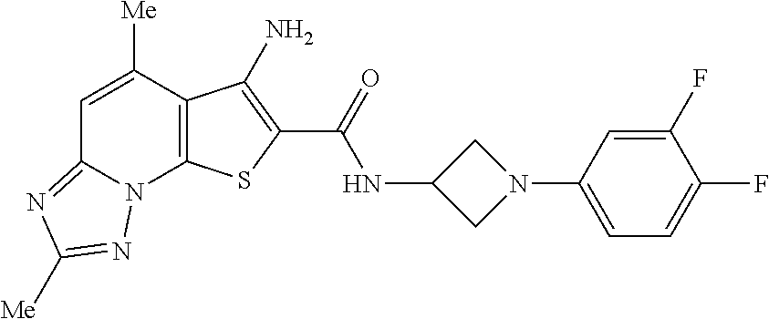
C1=C([Me])C2=C(N3C1=NC([Me])=N3)SC(C(=O)NC1CN(C3=CC=C(F)C(F)=C3)C1)=C2N
